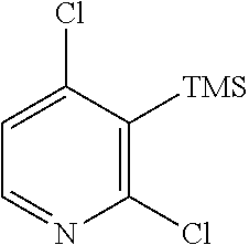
C1=C(Cl)C([TMS])=C(Cl)N=C1
